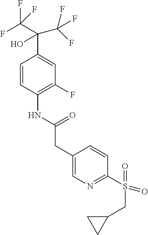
C1=CC(NC(CC2=CN=C(S(=O)(CC3CC3)=O)C=C2)=O)=C(F)C=C1C(C(F)(F)F)(O)C(F)(F)F
